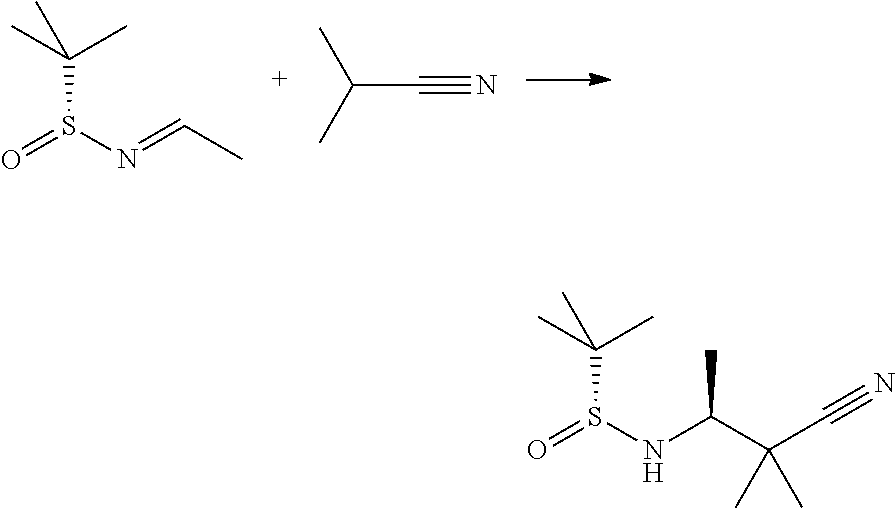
S(C(C)(C)C)(=O)N=CC.C(C#N)(C)C.S(C(C)(C)C)(=O)NC(C(C#N)(C)C)C
